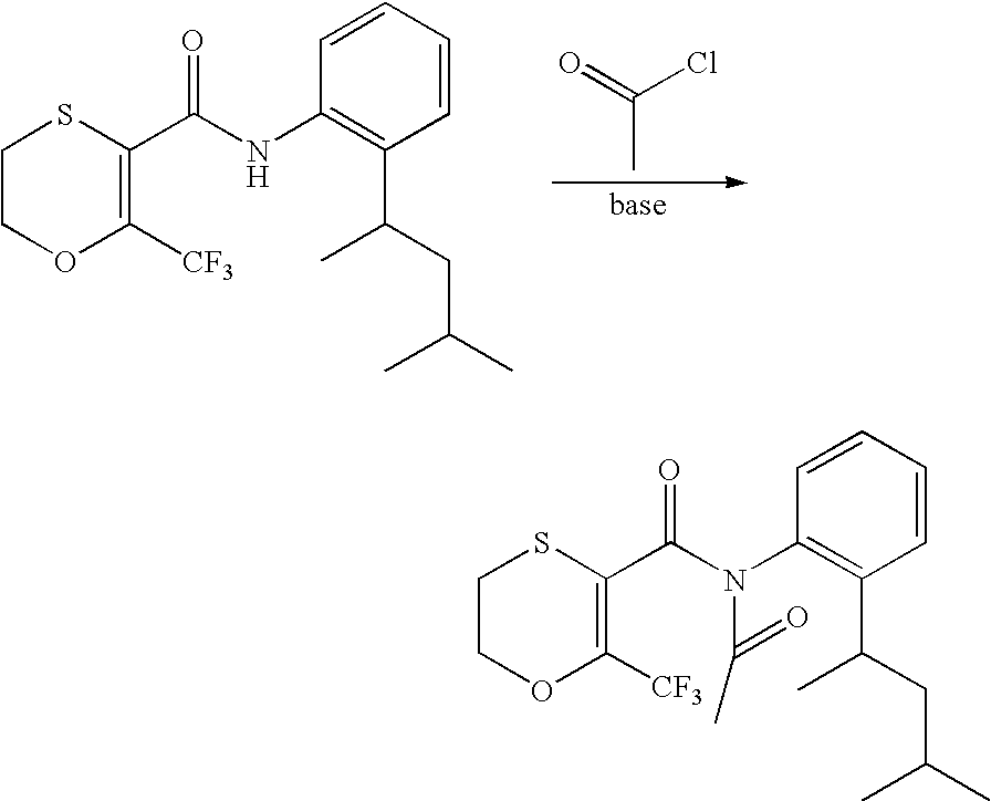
C1COC([CF3])=C(C(NC2=C(C(C)CC(C)C)C=CC=C2)=O)S1.O=C(C)Cl.C1COC([CF3])=C(C(N(C2=C(C(C)CC(C)C)C=CC=C2)C(=O)C)=O)S1
